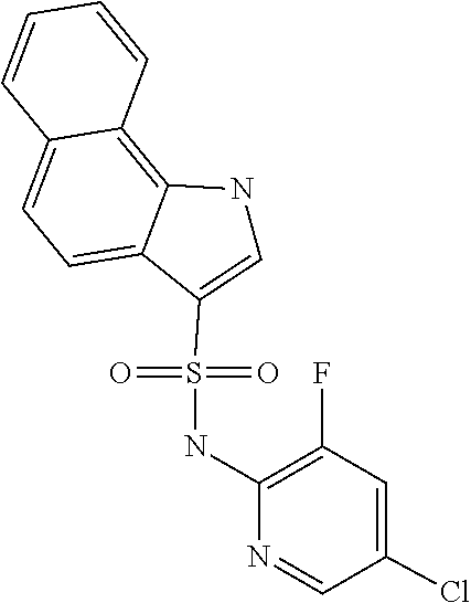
C12=C3C(=CC=C1C=CC=C2)C(S(=O)(=O)NC1=C(F)C=C(Cl)C=N1)=CN3
